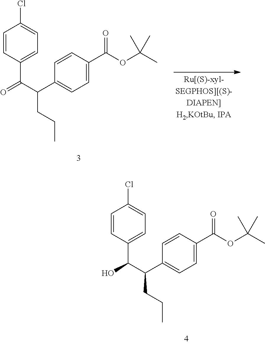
C1=CC(C(C(C2=CC=C(C(OC(C)(C)C)=O)C=C2)CCC)=O)=CC=C1Cl.C1=CC(C(C(C2=CC=C(C(OC(C)(C)C)=O)C=C2)CCC)O)=CC=C1Cl
